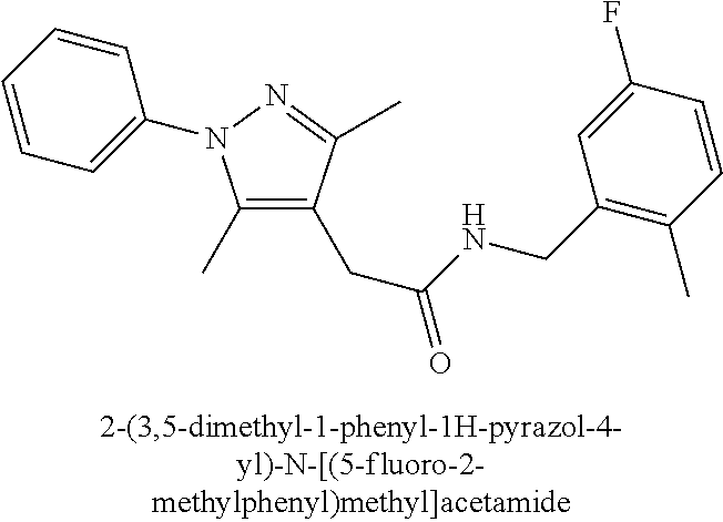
C1=CC(C)=C(CNC(CC2=C(C)N(C3=CC=CC=C3)N=C2C)=O)C=C1F
